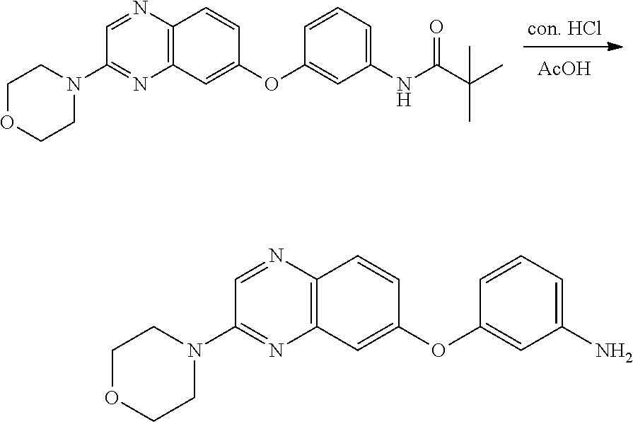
[AcOH].C12=C(C=C(OC3=CC(NC(C(C)(C)C)=O)=CC=C3)C=C1)N=C(N1CCOCC1)C=N2.C12=C(C=C(OC3=CC(N)=CC=C3)C=C1)N=C(N1CCOCC1)C=N2
